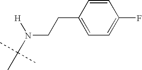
C1(CCN(C(C)(C)C)[H])=CC=C(F)C=C1
